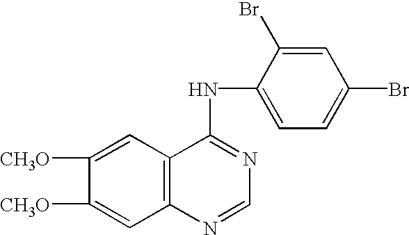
C1([CH3O])=CC2=C(C=C1[CH3O])C(NC1=CC=C(Br)C=C1Br)=NC=N2
